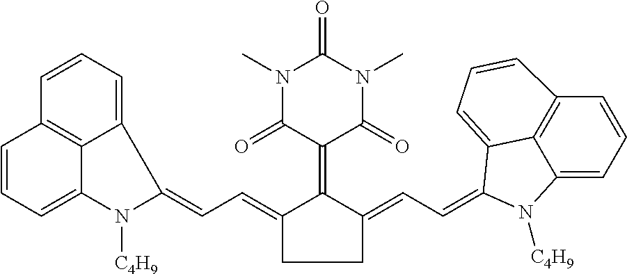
C1(=CC=C2C3=CC=CC4=C3C(=CC=C4)N2[C4H9])C(=C2C(=O)N(C)C(=O)N(C)C2=O)C(=CC=C2C3=CC=CC4=C3C(=CC=C4)N2[C4H9])CC1
